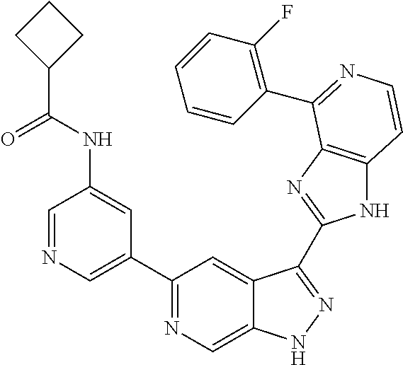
C1=NC=C(C2=NC=C3C(=C2)C(C2=NC4=C(N2)C=CN=C4C2=C(F)C=CC=C2)=NN3)C=C1NC(C1CCC1)=O
